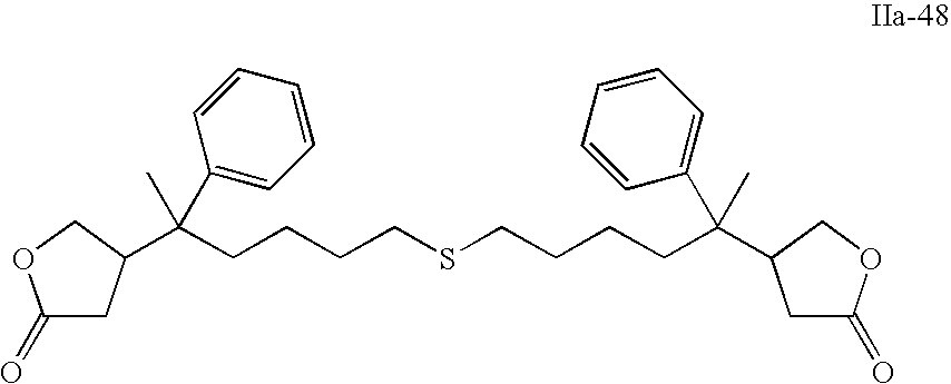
C(CCSCCCCC(C)(C1=CC=CC=C1)C1CC(=O)OC1)CC(C1=CC=CC=C1)(C)C1CC(=O)OC1
